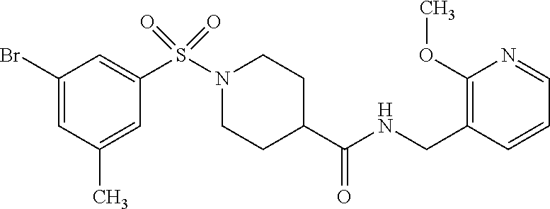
C1(Br)=CC(C)=CC(S(N2CCC(C(NCC3=C(OC)N=CC=C3)=O)CC2)(=O)=O)=C1
